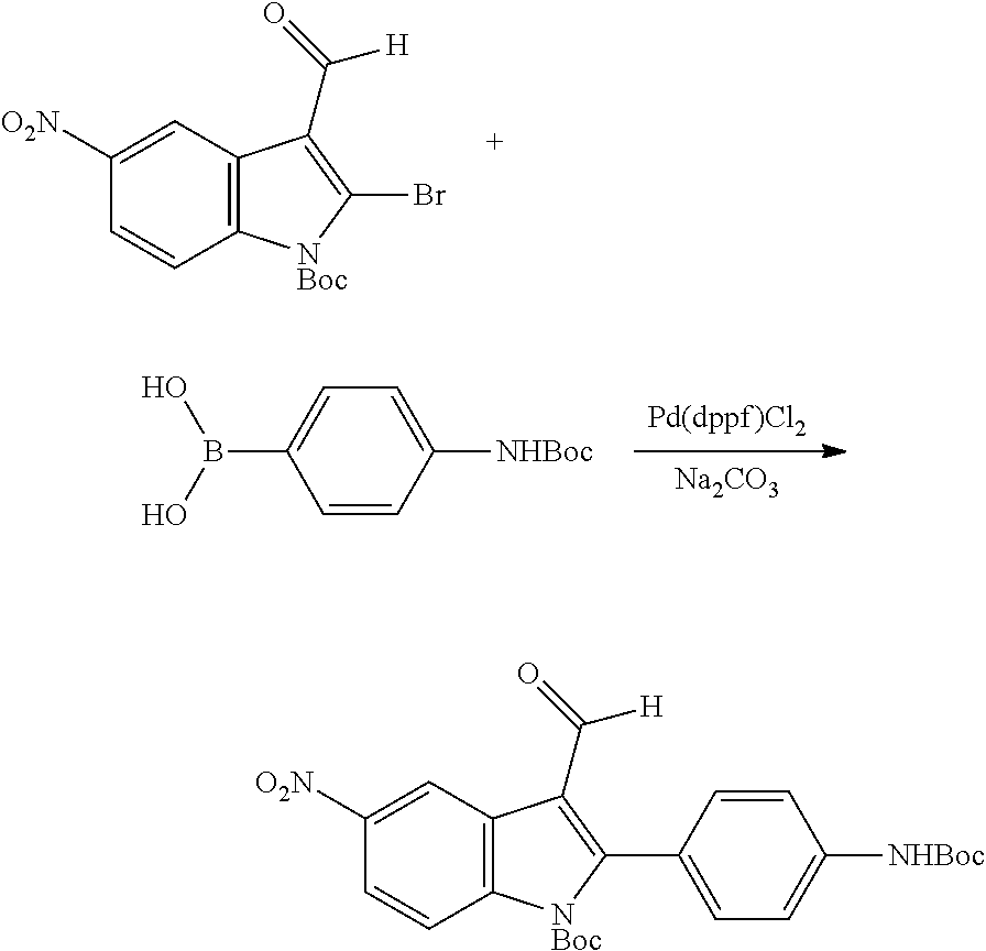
C1=CC2=C(C=C1[O2N])C(C(=O)[H])=C(Br)[NBoc]2.[Pd(dppf)Cl2].[Na2CO3].C1=CC([NHBoc])=CC=C1B(O)O.C1=CC2=C(C=C1[O2N])C(C(=O)[H])=C(C1=CC=C([NHBoc])C=C1)[NBoc]2
